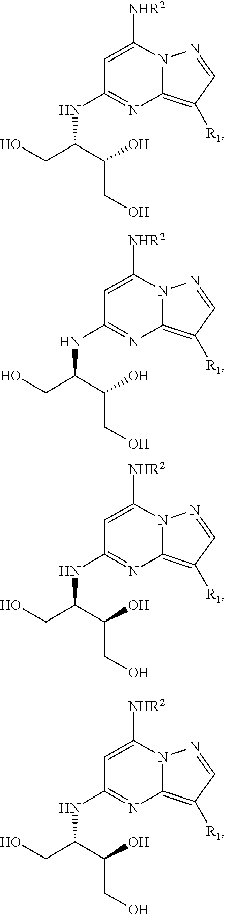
C1=C([NHR2])N2C(=C([R1])C=N2)N=C1NC(C(CO)O)CO.C1=C([NHR2])N2C(=C([R1])C=N2)N=C1NC(C(CO)O)CO.C1=C([NHR2])N2C(=C([R1])C=N2)N=C1NC(C(CO)O)CO.C1=C([NHR2])N2C(=C([R1])C=N2)N=C1NC(C(CO)O)CO
